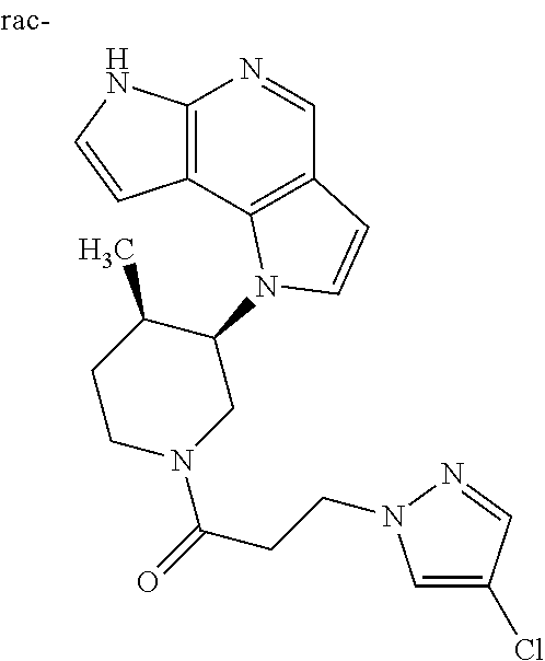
C12=C(C3=C(C=N1)C=CN3C1C(C)CCN(C(=O)CCN3C=C(Cl)C=N3)C1)C=CN2
